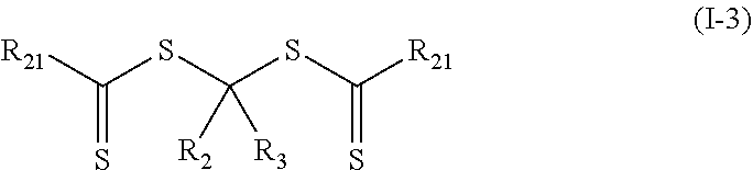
[R21]C(SC(SC([R21])=S)([R2])[R3])=S
